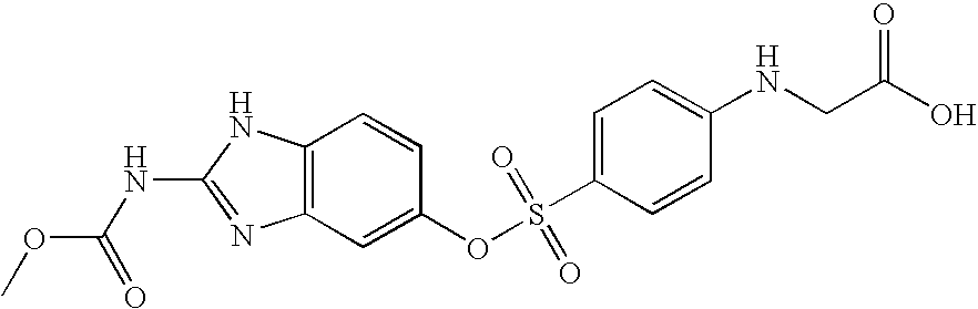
C12=C(C=C(OS(C3=CC=C(NCC(O)=O)C=C3)(=O)=O)C=C1)N=C(NC(OC)=O)N2
